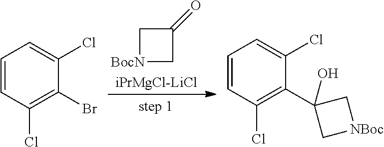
C1[BocN]CC1=O.[iPrMgCl-LiCl].C1=CC(Cl)=C(Br)C(Cl)=C1.C1=CC(Cl)=C(C2(O)C[NBoc]C2)C(Cl)=C1
